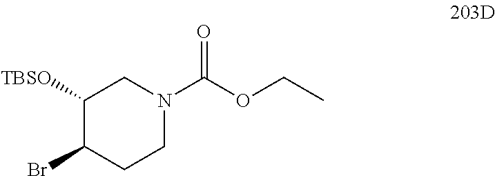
C1([TBSO])C(Br)CCN(C(OCC)=O)C1
